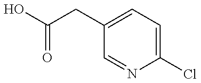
OC(CC1=CC=C(Cl)N=C1)=O
